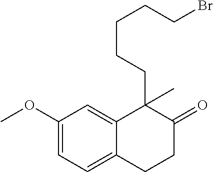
C1(OC)=CC=C2C(=C1)C(CCCCCBr)(C)C(=O)CC2
